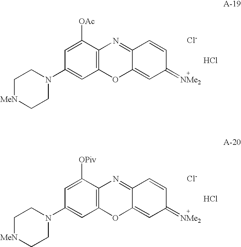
C12=C(C([OAc])=CC(N3CC[MeN]CC3)=C1)N=C1C(=CC(=[NMe2])C=C1)O2.[Cl-].Cl.C12=C(C([OPiv])=CC(N3CC[MeN]CC3)=C1)N=C1C(=CC(=[NMe2])C=C1)O2.[Cl-].Cl
